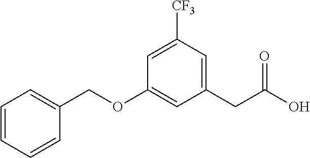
O(C1=CC(CC(O)=O)=CC([CF3])=C1)CC1=CC=CC=C1
